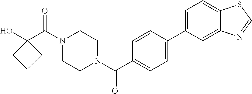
OC1(C(N2CCN(C(=O)C3=CC=C(C4=CC=C5C(=C4)N=CS5)C=C3)CC2)=O)CCC1
